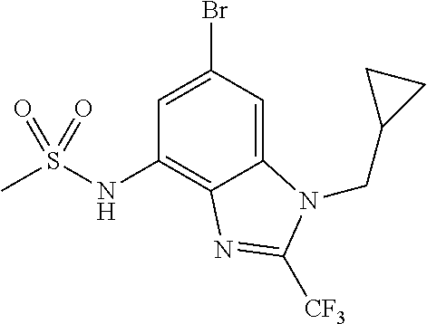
C12=CC(Br)=CC(NS(C)(=O)=O)=C1N=C([CF3])N2CC1CC1
